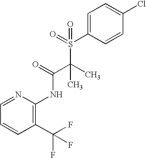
C1=NC(NC(=O)C(S(C2=CC=C(Cl)C=C2)(=O)=O)(C)C)=C(C(F)(F)F)C=C1
